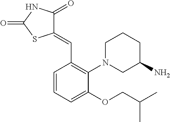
C1(=CC2=C(N3CCCC(N)C3)C(OCC(C)C)=CC=C2)C(=O)NC(=O)S1
